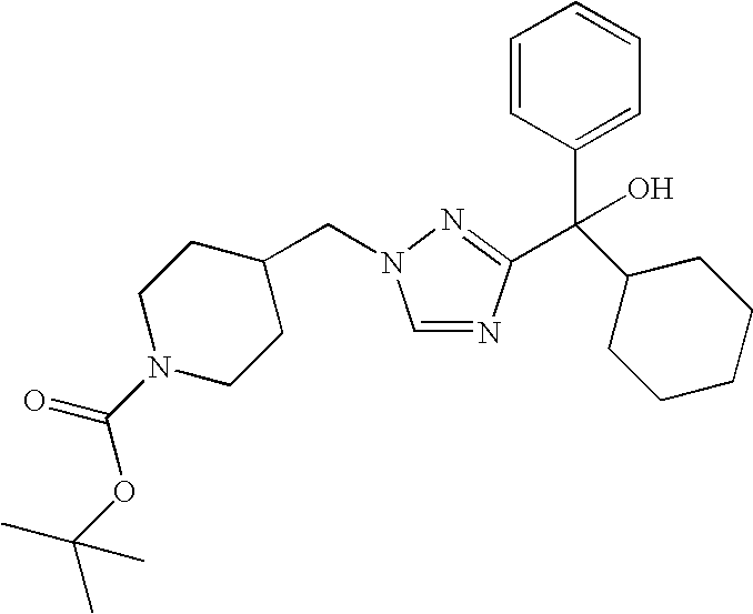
C1=NC(C(C2=CC=CC=C2)(O)C2CCCCC2)=NN1CC1CCN(C(=O)OC(C)(C)C)CC1
